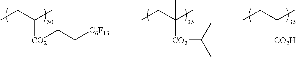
CCC([CO2]C(C)C)(C)C.CCC([CO2H])(C)C.CCC([CO2]CC[C6F13])C
